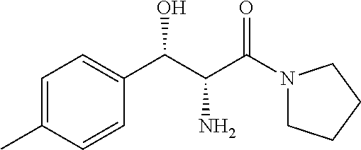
C1(C(C(C(N2CCCC2)=O)N)O)=CC=C(C)C=C1
